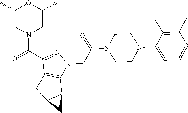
O=C(C1=NN(CC(=O)N2CCN(C3=CC=CC(C)=C3C)CC2)C2=C1CC1C2C1)N1CC(C)OC(C)C1
